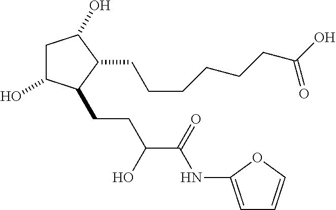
C1C(O)C(CCC(C(NC2=CC=CO2)=O)O)C(CCCCCCC(O)=O)C1O
